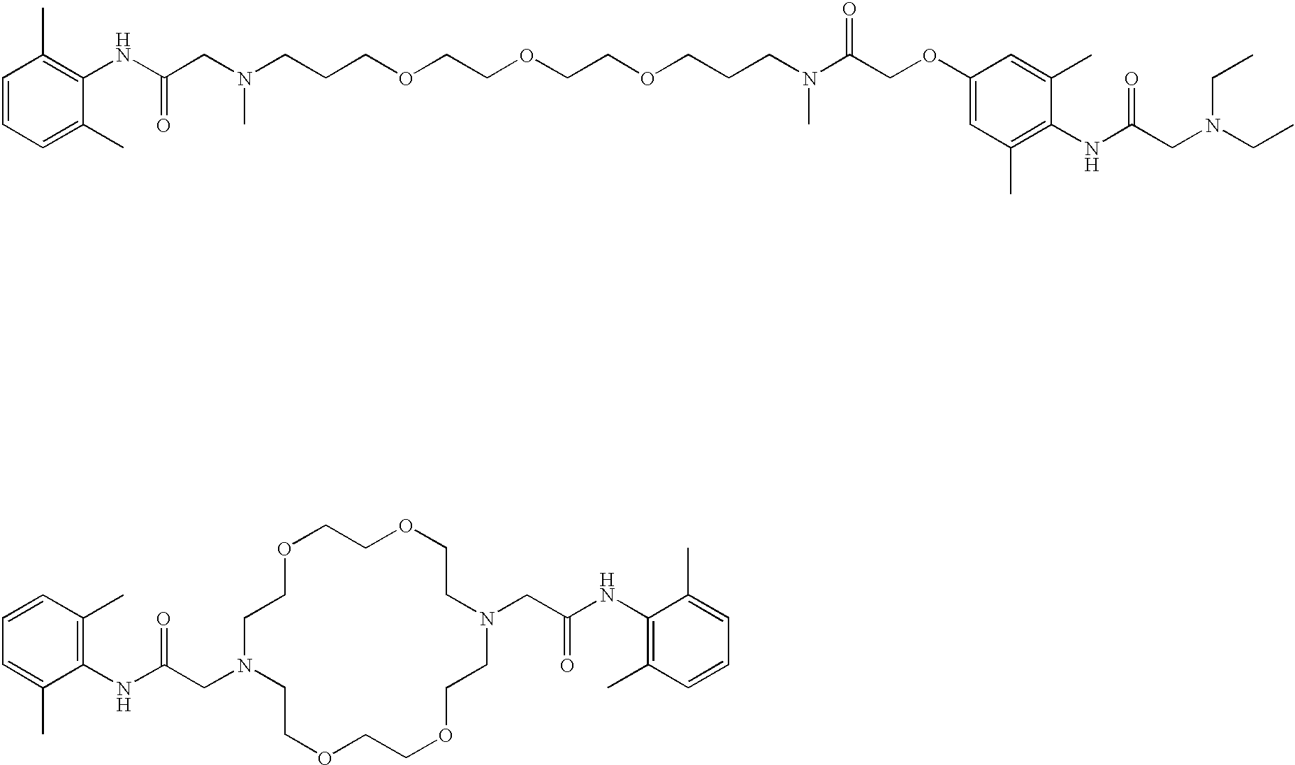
C1=CC=C(C)C(NC(=O)CN(C)CCCOCCOCCOCCCN(C)C(COC2=CC(C)=C(NC(=O)CN(CC)CC)C(C)=C2)=O)=C1C.C1=CC(C)=C(NC(=O)CN2CCOCCOCCN(CC(=O)NC3=C(C)C=CC=C3C)CCOCCOCC2)C(C)=C1
